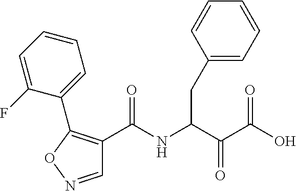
C1(C(NC(C(C(O)=O)=O)CC2=CC=CC=C2)=O)=C(C2=CC=CC=C2F)ON=C1
